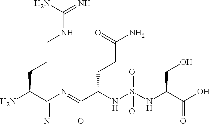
C(NS(NC(C(O)=O)CO)(=O)=O)(C1=NC(C(N)CCCNC(=N)N)=NO1)CCC(N)=O
